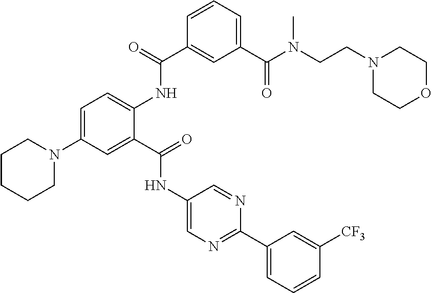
C1(C2=NC=C(NC(C3=CC(N4CCCCC4)=CC=C3NC(C3=CC(C(N(CCN4CCOCC4)C)=O)=CC=C3)=O)=O)C=N2)=CC=CC([CF3])=C1
